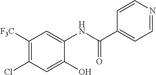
C1([F3C])=C(Cl)C=C(O)C(NC(C2=CC=NC=C2)=O)=C1
